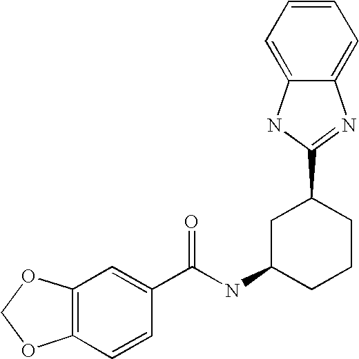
C12=C(C=CC(C(NC3CCCC(C4=NC5=CC=CC=C5N4)C3)=O)=C1)OCO2
